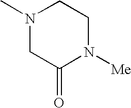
N1(C)CC(=O)N([Me])CC1
